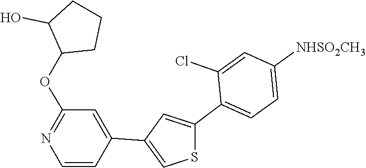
C1([NHSO2CH3])=CC=C(C2=CC(C3=CC(OC4C(O)CCC4)=NC=C3)=CS2)C(Cl)=C1
